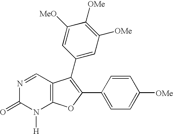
N1=CC2=C(N([H])C1=O)OC(C1=CC=C([OMe])C=C1)=C2C1=CC([OMe])=C([OMe])C([MeO])=C1
